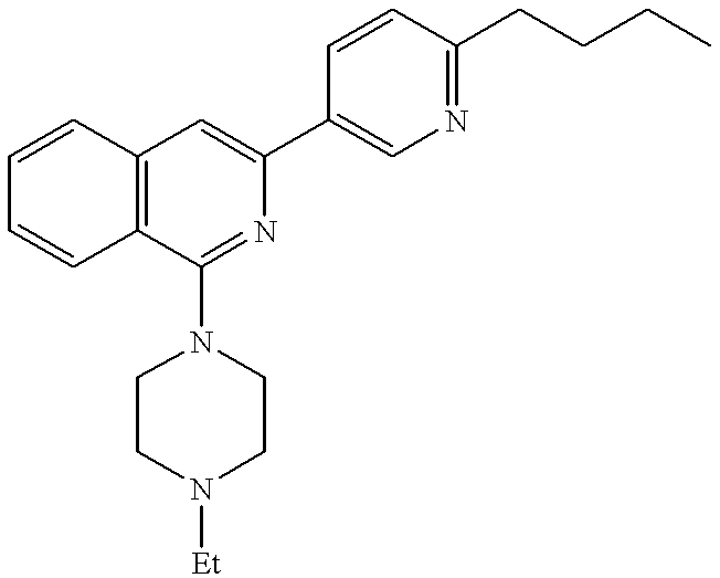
C12=C(C(N3CCN([Et])CC3)=NC(C3=CN=C(CCCC)C=C3)=C1)C=CC=C2
